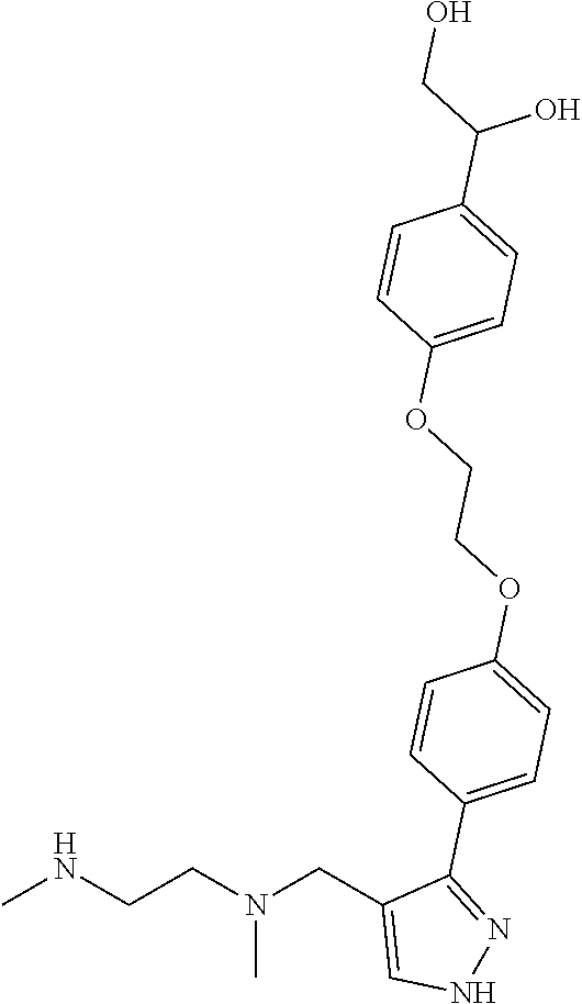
CNCCN(CC1=CNN=C1C1=CC=C(OCCOC2=CC=C(C(CO)O)C=C2)C=C1)C
